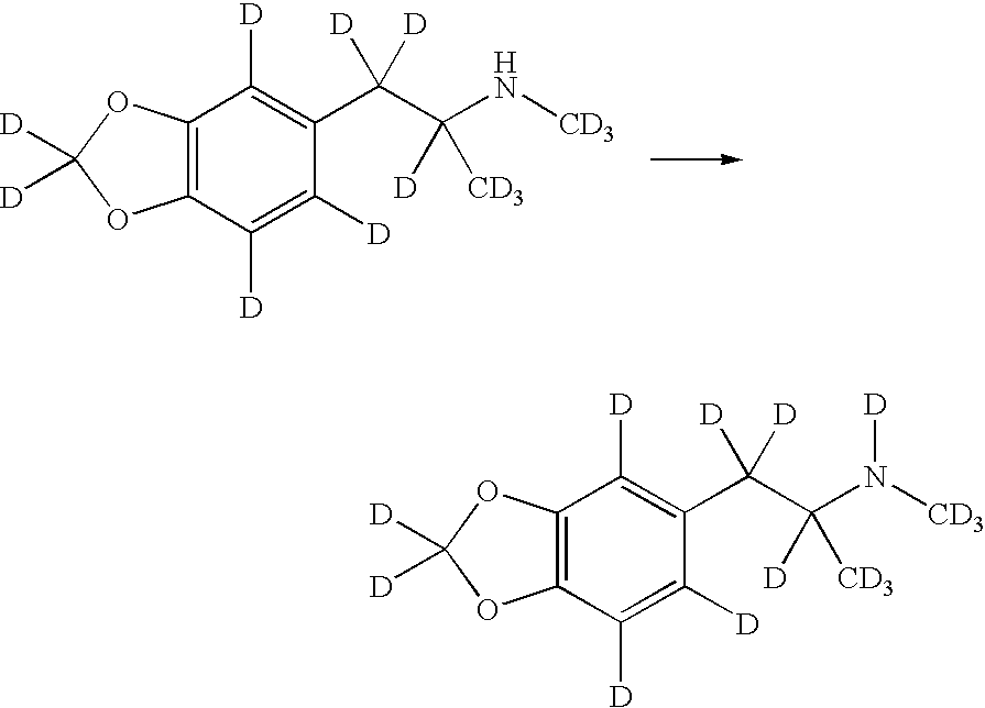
C12=C(OC([D])([D])O1)C([D])=C(C(C([CD3])(N([CD3])[D])[D])([D])[D])C([D])=C2[D].C12=C(OC([D])([D])O1)C([D])=C(C(C([CD3])(N[CD3])[D])([D])[D])C([D])=C2[D]
